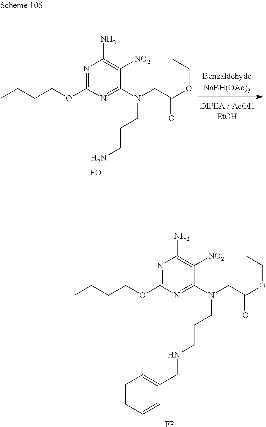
[DIPEA / AcOHEtOH].[FO].NCCCN(CC(OCC)=O)C1=NC(OCCCC)=NC(N)=C1[NO2].N(CCCN(CC(OCC)=O)C1=NC(OCCCC)=NC(N)=C1[NO2])CC1=CC=CC=C1.[FP]
